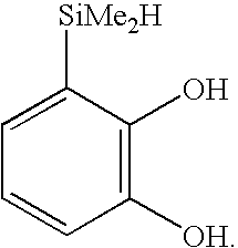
C1([OH])=C(O)C([SiMe2H])=CC=C1
